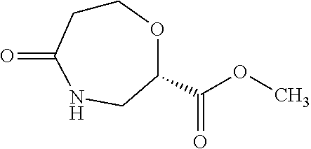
C1CC(=O)NCC(C(=O)OC)O1
